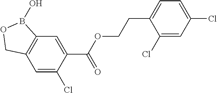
C12=C(C=C(Cl)C(C(OCCC3=CC=C(Cl)C=C3Cl)=O)=C1)COB2O
